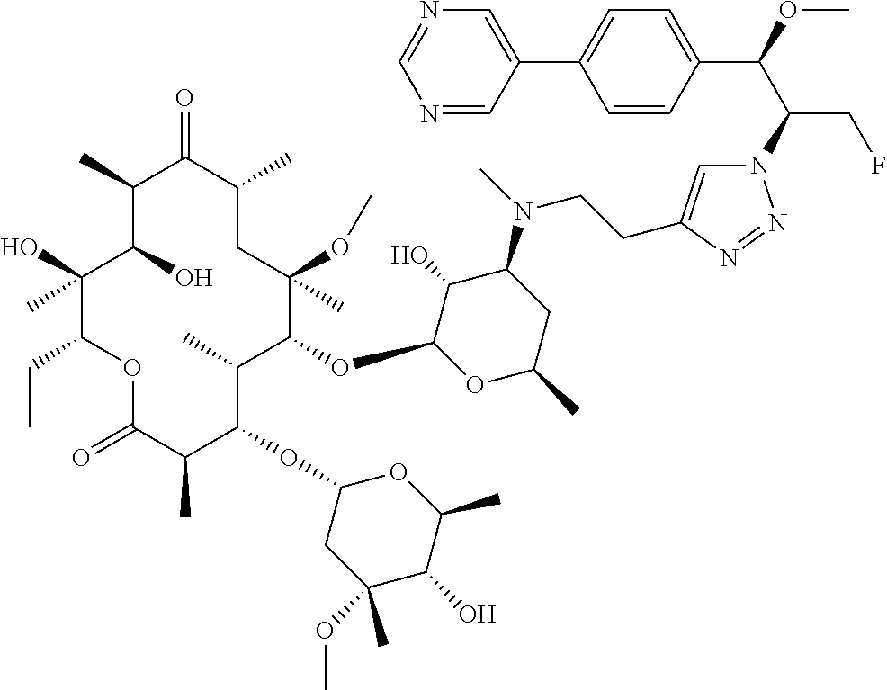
C1(O)(C)C(CC)OC(=O)C(C)C(OC2CC(OC)(C)C(O)C(C)O2)C(C)C(OC2OC(C)CC(N(C)CCC3=CN(C(C(OC)C4=CC=C(C5=CN=CN=C5)C=C4)CF)N=N3)C2O)C(OC)(C)CC(C)C(=O)C(C)C1O
